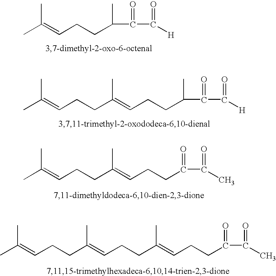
CC(=CCCC(C(C([H])=O)=O)C)C.CC(=CCCC(C)=CCCC(C)C(C([H])=O)=O)C.CC(=CCCC(C)=CCCC(C(C)=O)=O)C.C(C(=CCCC(C)=CCCC(C(C)=O)=O)C)CC=C(C)C
